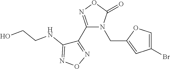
C1(C2=NOC(=O)N2CC2=CC(Br)=CO2)=NON=C1NCCO
